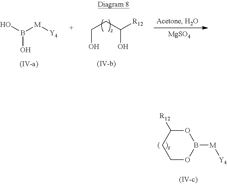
C(CC([R12])O)O.OB([M][Y4])O.[MgSO4].O1C([R12])CCOB1[M][Y4]
